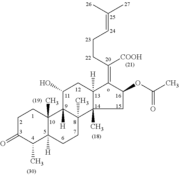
C1C(=O)C(C)C2([H])C(C)(C1)C1([H])C(C)(CC2)C2(C)C([H])(CC1O)C(=C(CCC=C(C)C)[COOH])C(OC(C)=O)C2
